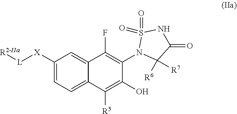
C1([X][L][R2-IIa])=CC=C2C(=C1)C(F)=C(N1C([R6])([R7])C(=O)NS1(=O)=O)C(O)=C2[R5]
